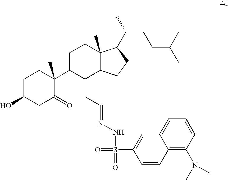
C1(CC=NNS(=O)(C2=CC3=CC=CC(N(C)C)=C3C=C2)=O)C2C(C)(CCC1C1(C)C(=O)CC(O)CC1)C(C(CCC(C)C)C)CC2
